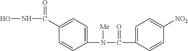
C1(N(C(C2=CC=C([NO2])C=C2)=O)[Me])=CC=C(C(NO)=O)C=C1
